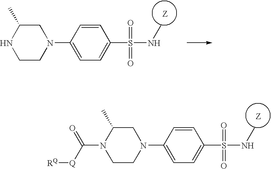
N1CCN(C2=CC=C(S(=O)(=O)NC)C=C2)CC1C.N1(C([Q][RQ])=O)CCN(C2=CC=C(S(=O)(=O)NC)C=C2)CC1C
